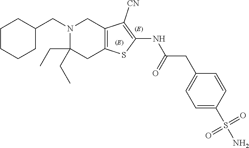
C1CCCC(CN2C(CC)(CC)CC3=C(C2)C([CN])=C(NC(CC2=CC=C(S(=O)(=O)N)C=C2)=O)S3)C1
